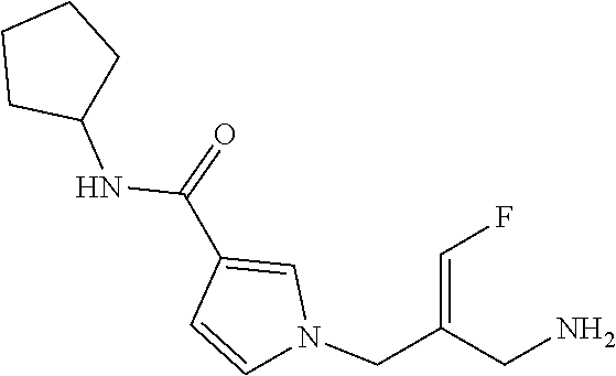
N(C(C1=CN(CC(=CF)CN)C=C1)=O)C1CCCC1
